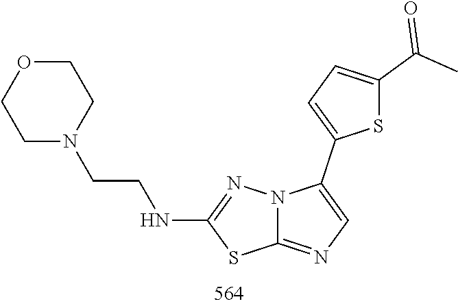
N1(CCNC2=NN3C(=NC=C3C3=CC=C(C(=O)C)S3)S2)CCOCC1
